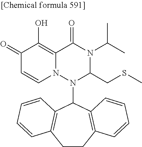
C1(=O)C=CN2C(=C1O)C(=O)N(C(C)C)C(CSC)N2C1C2=C(CCC3=C1C=CC=C3)C=CC=C2
